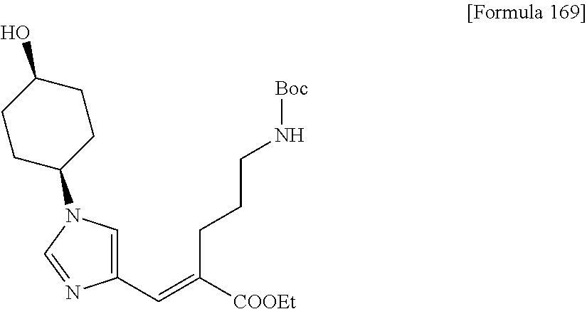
C1CC(N2C=C(C=C([COOEt])CCCN[Boc])N=C2)CCC1O
